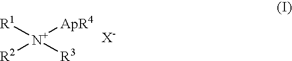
[R1][N+]([ApR4])([R2])[R3].[X-]
